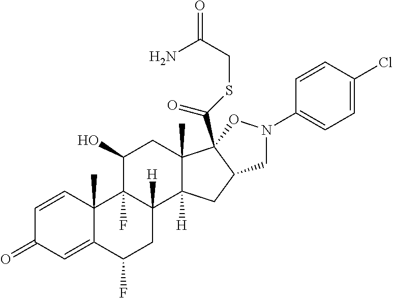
C1=CC2(C)C(=CC1=O)C(F)CC1([H])C2(F)C(O)CC2(C)C1([H])CC1C2(C(SCC(=O)N)=O)ON(C2=CC=C(Cl)C=C2)C1
